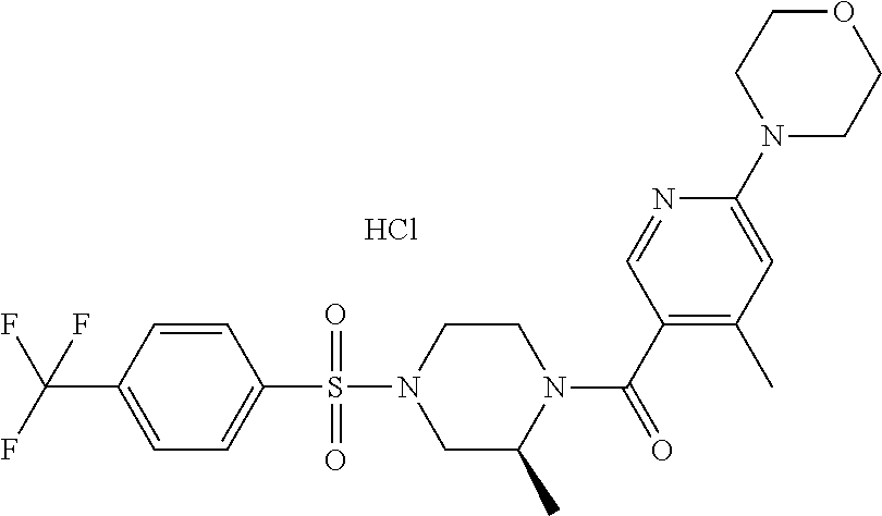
C1=CC(C(F)(F)F)=CC=C1S(N1CC(C)N(C(C2=C(C)C=C(N3CCOCC3)N=C2)=O)CC1)(=O)=O.Cl
